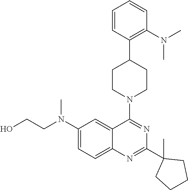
C1=CC(C2CCN(C3=NC(C4(C)CCCC4)=NC4=CC=C(N(CCO)C)C=C34)CC2)=C(N(C)C)C=C1
